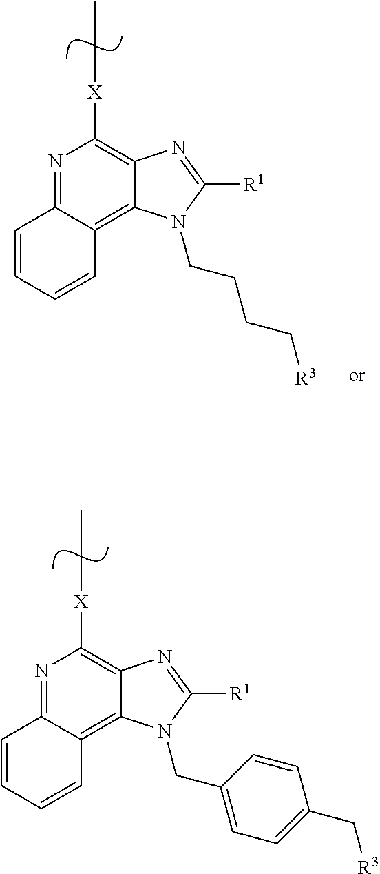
N1=C2C(=C3C(=C1[X]CC)N=C([R1])N3CCCC[R3])C=CC=C2.N1=C2C(=C3C(=C1[X]CC)N=C([R1])N3CC1=CC=C(C[R3])C=C1)C=CC=C2
